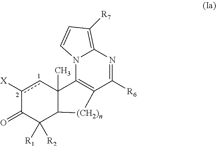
c1([X])cC2(C)C(C([R1])([R2])C1=O)[(CH2)n]C1=C2N2C(=C([R7])C=C2)N=C1[R6]
